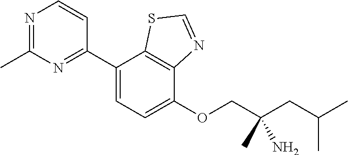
C1(C2=NC(C)=NC=C2)=CC=C(OCC(CC(C)C)(N)C)C2=C1SC=N2
